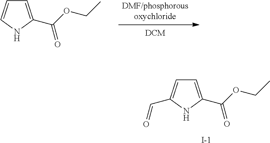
C1=C(C(OCC)=O)NC=C1.C1=C(C(OCC)=O)NC(C=O)=C1.[I-]
